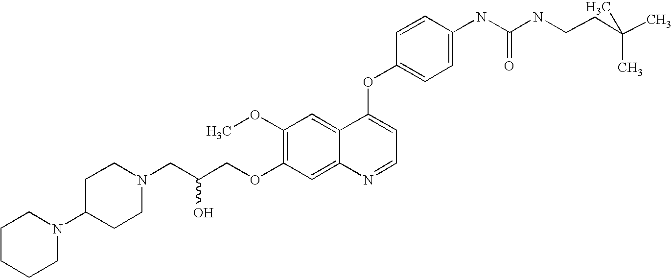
C1=CC(OC2=CC=NC3=CC(OCC(CN4CCC(N5CCCCC5)CC4)O)=C(OC)C=C23)=CC=C1NC(=O)NCCC(C)(C)C
